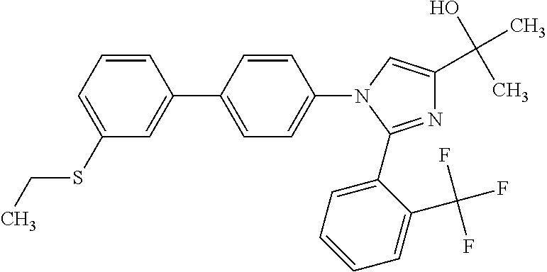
C1=CC(C2=CC=C(N3C=C(C(O)(C)C)N=C3C3=CC=CC=C3C(F)(F)F)C=C2)=CC(SCC)=C1
